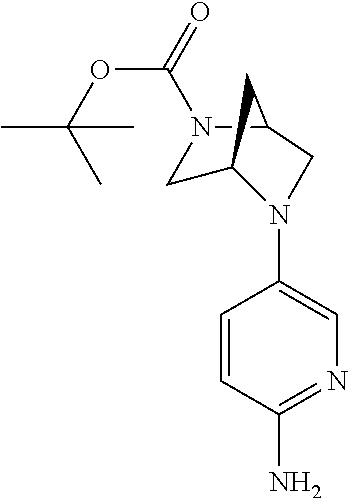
C1=CC(N)=NC=C1N1CC2N(C(OC(C)(C)C)=O)CC1C2
